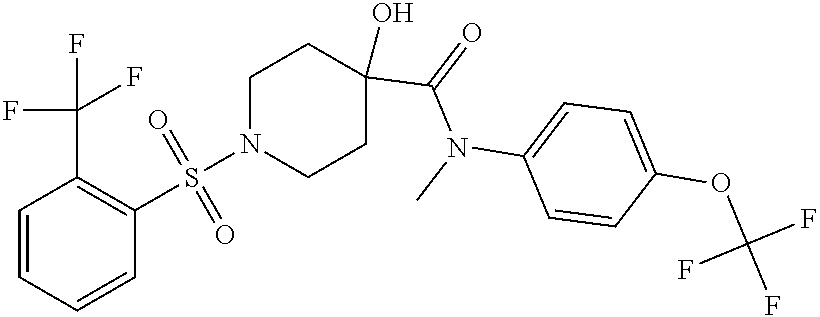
N1(S(=O)(=O)C2=C(C(F)(F)F)C=CC=C2)CCC(O)(C(=O)N(C2=CC=C(OC(F)(F)F)C=C2)C)CC1
